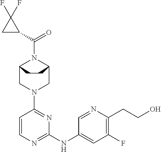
C12CN(C3=NC(NC4=CC(F)=C(CCO)N=C4)=NC=C3)CC(N1C(=O)C1C(F)(F)C1)CC2
